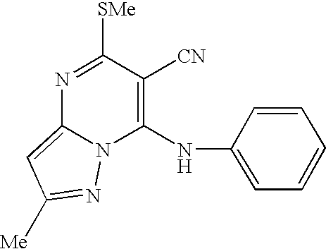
C1(NC2=CC=CC=C2)=C([CN])C([SMe])=NC2=CC([Me])=NN12
